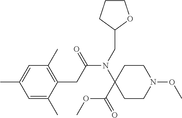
C1=C(C)C(CC(N(C2(C(OC)=O)CCN(OC)CC2)CC2OCCC2)=O)=C(C)C=C1C
